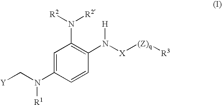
[Y]CN(C1=CC(N([R2])[R2])=C(N([H])[X][(Z)q][R3])C=C1)[R1]
